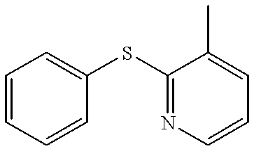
C1=CC=CC(SC2=NC=CC=C2C)=C1
